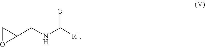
C1OC1CNC([R1])=O
